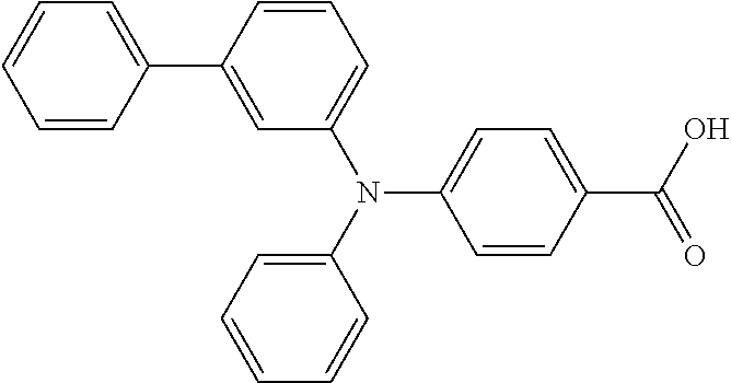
N(C1=CC=C(C(O)=O)C=C1)(C1=CC=CC=C1)C1=CC=CC(C2=CC=CC=C2)=C1
